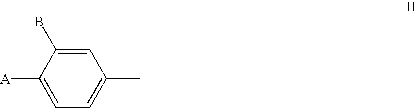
C1=C(B)C([A])=CC=C1C
